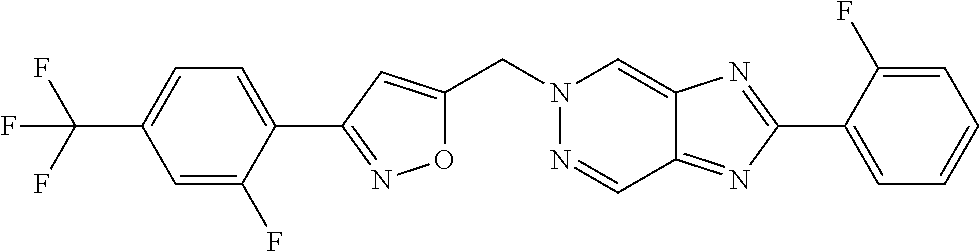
O1C(CN2N=CC3=NC(C4=CC=CC=C4F)=NC3=C2)=CC(C2=CC=C(C(F)(F)F)C=C2F)=N1
